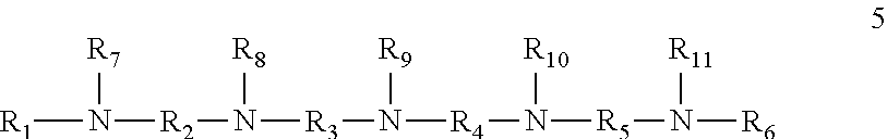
[R1]N([R7])[R2]N([R8])[R3]N([R9])[R4]N([R10])[R5]N([R11])[R6]
